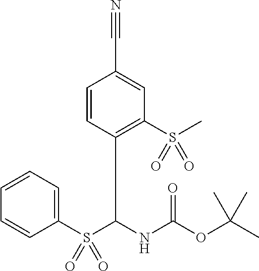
S(C(NC(OC(C)(C)C)=O)C1=C(S(C)(=O)=O)C=C(C#N)C=C1)(C1=CC=CC=C1)(=O)=O
